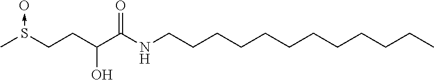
CS(CCC(C(NCCCCCCCCCCCC)=O)O)->O
